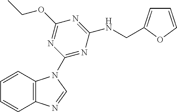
C12=C(C=CC=C1)N(C1=NC(NCC3=CC=CO3)=NC(OCC)=N1)C=N2
